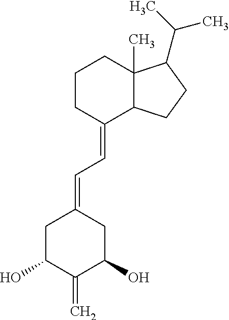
C12(C)C(C(=CC=C3CC(O)C(=C)C(O)C3)CCC1)CCC2C(C)C
